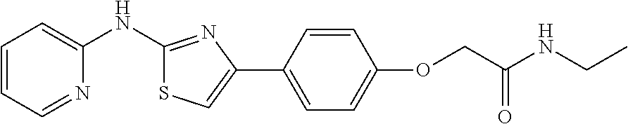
C1=CC=NC(NC2=NC(C3=CC=C(OCC(NCC)=O)C=C3)=CS2)=C1
